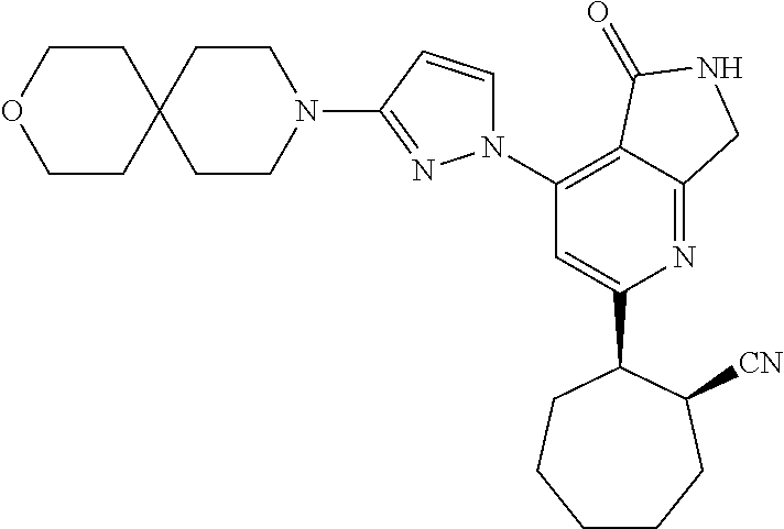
C1(C2CCCCCC2[CN])=CC(N2C=CC(N3CCC4(CC3)CCOCC4)=N2)=C2C(=N1)CNC2=O
